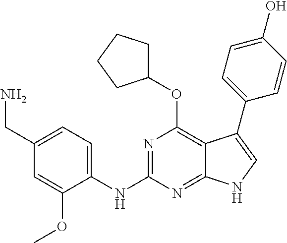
C1(CN)=CC=C(NC2=NC(OC3CCCC3)=C3C(=N2)NC=C3C2=CC=C(O)C=C2)C(OC)=C1
